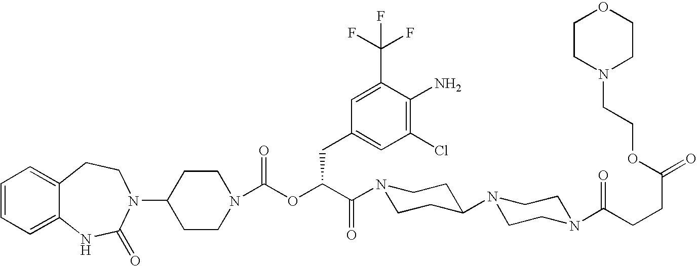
C1(N2C(=O)NC3=CC=CC=C3CC2)CCN(C(OC(C(=O)N2CCC(N3CCN(C(CCC(=O)OCCN4CCOCC4)=O)CC3)CC2)CC2=CC(Cl)=C(N)C(C(F)(F)F)=C2)=O)CC1
